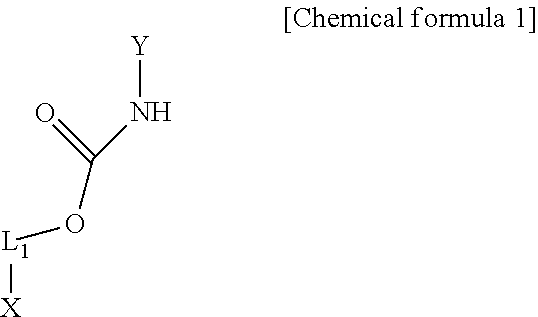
[Y]NC(O[L1][X])=O
